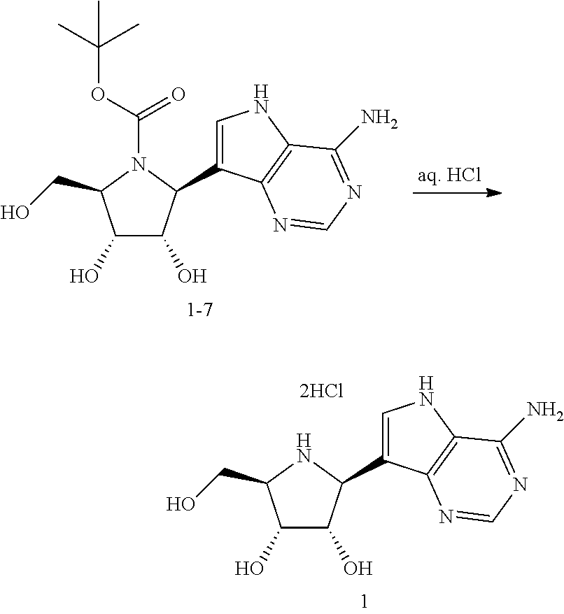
C1(O)C(O)C(C2=CNC3=C2N=CN=C3N)N(C(=O)OC(C)(C)C)C1CO.C1(O)C(O)C(C2=CNC3=C2N=CN=C3N)NC1CO
